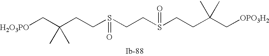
C(C(CCS(CCS(CCC(C[OPO3H2])(C)C)=O)=O)(C)C)[H2O3PO]
